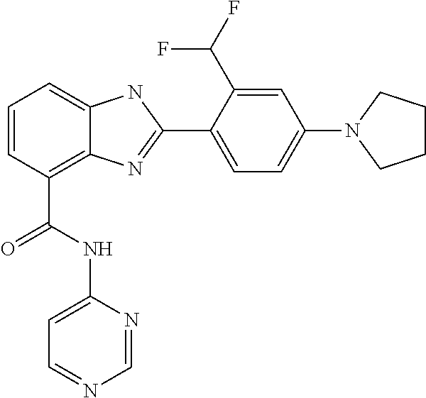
C1=CC(C(NC2=CC=NC=N2)=O)=C2C(=C1)NC(C1=CC=C(N3CCCC3)C=C1C(F)F)=N2
